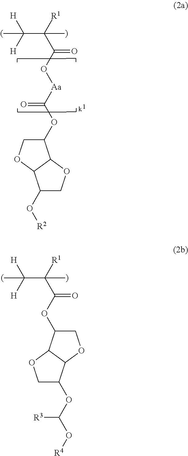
O(C([Aa]OC(C([R1])(C([H])([H])C)C)=O)=O)C1COC2C1OCC2O[R2].O(C(C([R1])(C([H])([H])C)C)=O)C1COC2C1OCC2OC(O[R4])[R3]
